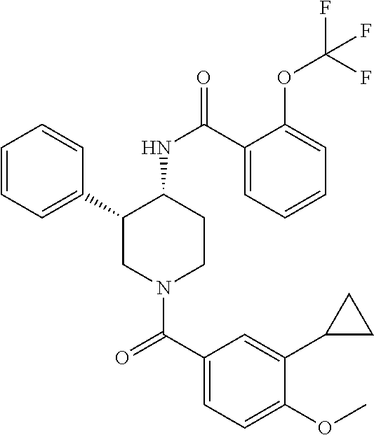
C1=CC=C(C2CN(C(C3=CC=C(OC)C(C4CC4)=C3)=O)CCC2NC(=O)C2=CC=CC=C2OC(F)(F)F)C=C1
